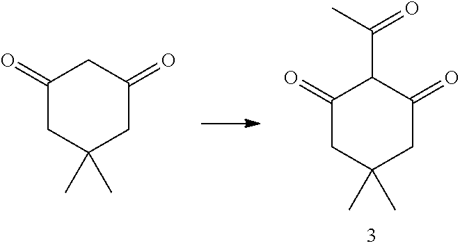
C1(=O)CC(C)(C)CC(=O)C1C(C)=O.C1(=O)CC(C)(C)CC(=O)C1
